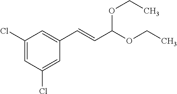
C1=C(Cl)C=C(C=CC(OCC)OCC)C=C1Cl
